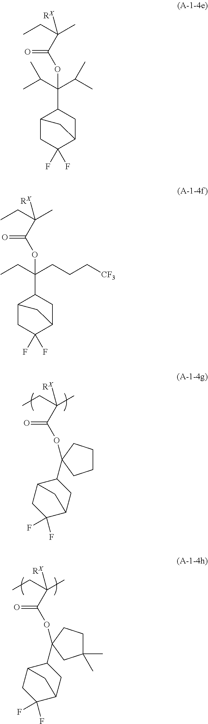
C1(C(OC(C(C)(CC)[RX])=O)(C(C)C)C(C)C)C2CC(F)(F)C(C1)C2.C1(C(OC(C(C)(CC)[RX])=O)(CCC[CF3])CC)C2CC(F)(F)C(C1)C2.O(C(C(C)(CC)[RX])=O)C1(C2CC3C(F)(F)CC2C3)CCCC1.O(C(C(C)(CC)[RX])=O)C1(C2CC3C(F)(F)CC2C3)CCC(C)(C)C1
